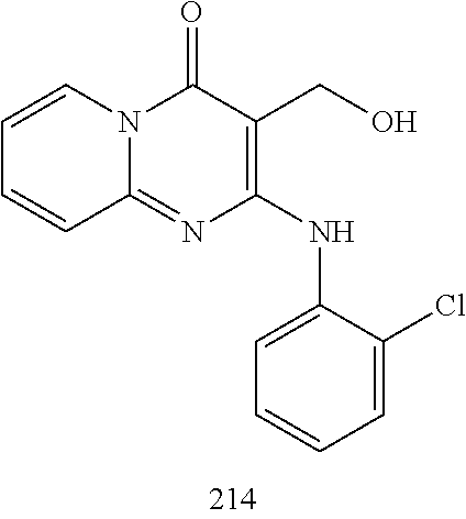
C1=CC=CC2=NC(NC3=CC=CC=C3Cl)=C(CO)C(=O)N12
